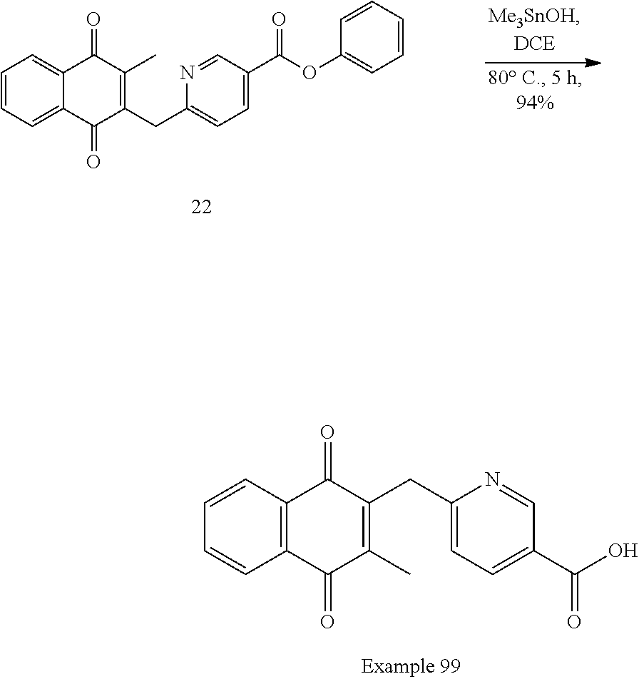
C1=CC=C2C(=C1)C(=O)C(C)=C(CC1=CC=C(C(OC3=CC=CC=C3)=O)C=N1)C2=O.C1=CC2=C(C=C1)C(=O)C(C)=C(CC1=CC=C(C(=O)O)C=N1)C2=O
